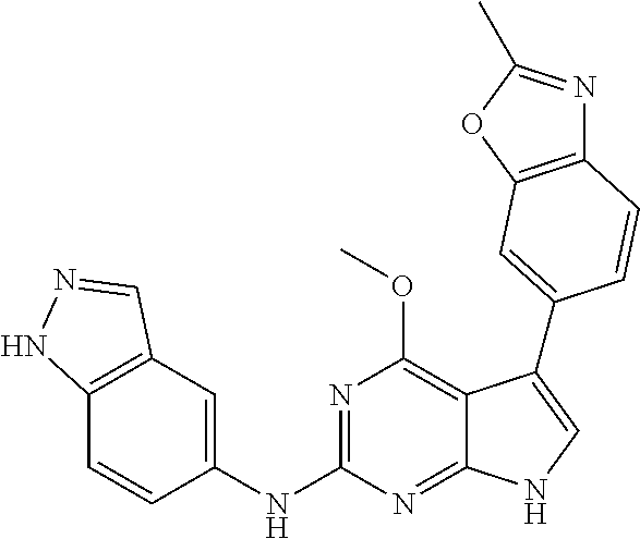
C12=C(C=C(NC3=NC(OC)=C4C(=N3)NC=C4C3=CC4=C(N=C(C)O4)C=C3)C=C1)C=NN2
